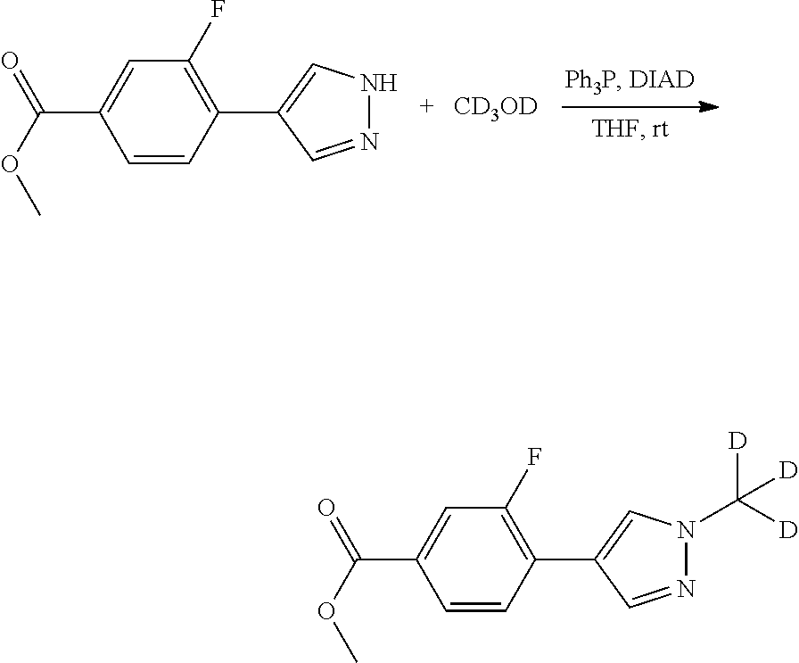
C1=CC(C(=O)OC)=CC(F)=C1C1=CNN=C1.[CD3OD].C1=CC(C(=O)OC)=CC(F)=C1C1=CN(C([D])([D])[D])N=C1
